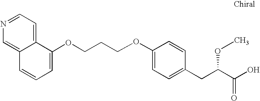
O(CCCOC1=CC=CC2=CN=CC=C12)C1=CC=C(CC(C(O)=O)OC)C=C1
